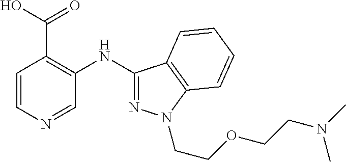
C1=CN=CC(NC2=NN(CCOCCN(C)C)C3=C2C=CC=C3)=C1C(O)=O
